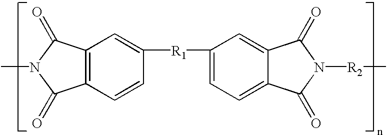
C12=C(C=CC([R1]C3=CC=C4C(=C3)C(=O)N([R2]C)C4=O)=C1)C(=O)N(C)C2=O
